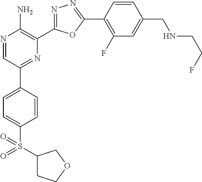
N1=CC(C2=CC=C(S(C3CCOC3)(=O)=O)C=C2)=NC(C2=NN=C(C3=C(F)C=C(CNCCF)C=C3)O2)=C1N
